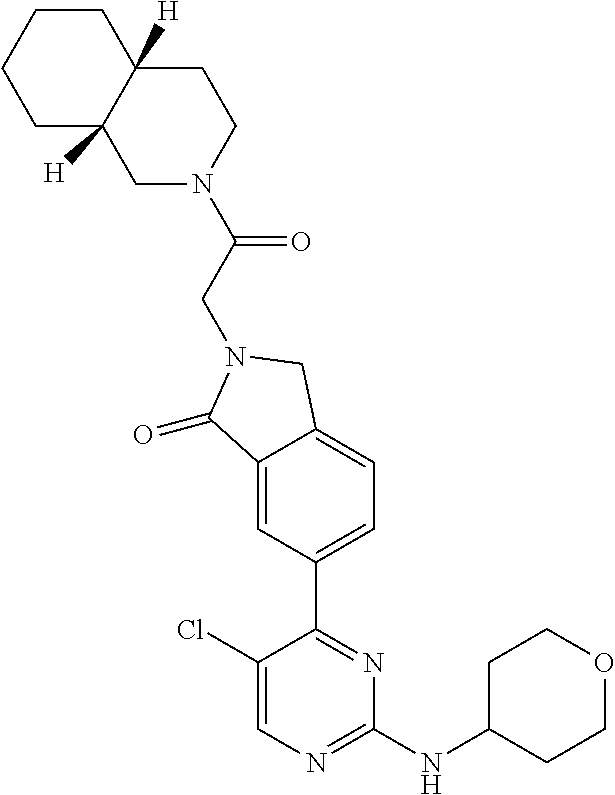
C1CC(NC2=NC=C(Cl)C(C3=CC=C4C(=C3)C(=O)N(CC(N3CCC5([H])C([H])(C3)CCCC5)=O)C4)=N2)CCO1
